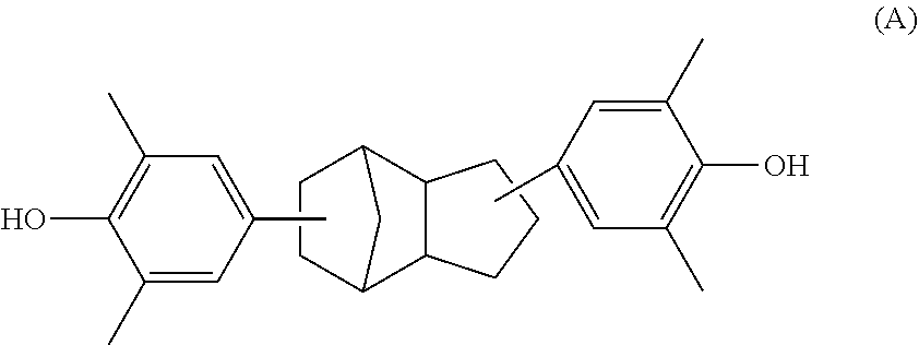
C12C3C(C(CC1)C2)CCC3.CC1=CC(C)=C(O)C(C)=C1.C1=C(C)C=C(C)C(O)=C1C
